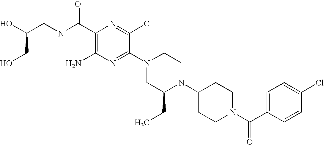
C1(C(NCC(O)CO)=O)=C(N)N=C(N2CC(CC)N(C3CCN(C(C4=CC=C(Cl)C=C4)=O)CC3)CC2)C(Cl)=N1
